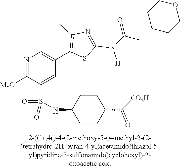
N1=C([MeO])C(S(NC2CCC(C([CO2H])=O)CC2)(=O)=O)=CC(C2=C(C)N=C(N([H])C(CC3CCOCC3)=O)S2)=C1
